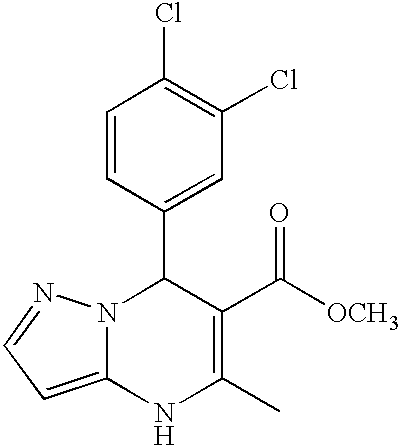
C1=CC(C2N3C(=CC=N3)NC(C)=C2C([OCH3])=O)=CC(Cl)=C1Cl
